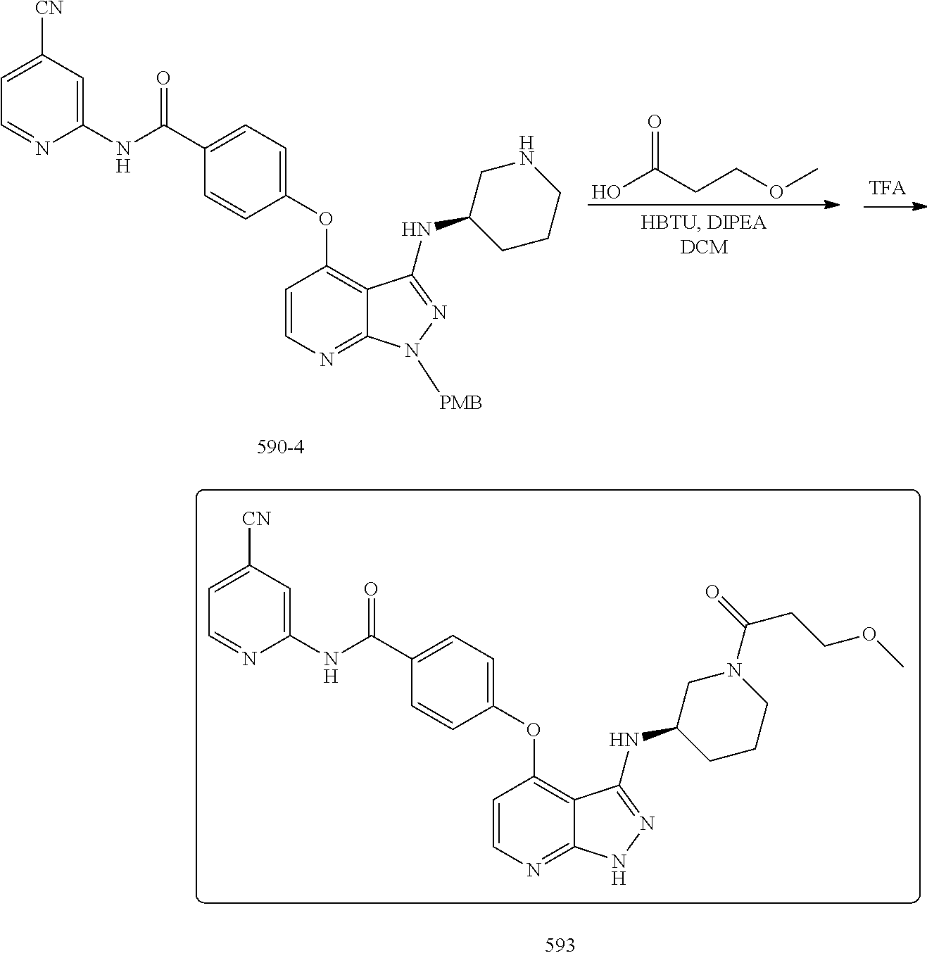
C1=CN=C2C(=C1OC1=CC=C(C(NC3=CC([CN])=CC=N3)=O)C=C1)C(NC1CCCNC1)=NN2[PMB].OC(CCOC)=O.C1=CN=C2C(=C1OC1=CC=C(C(NC3=CC([CN])=CC=N3)=O)C=C1)C(NC1CCCN(C(=O)CCOC)C1)=NN2
